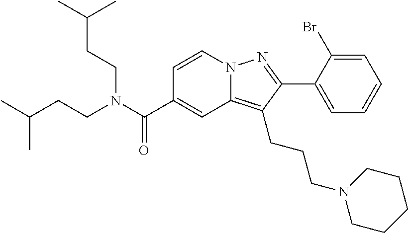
C1=CN2C(=C(CCCN3CCCCC3)C(C3=CC=CC=C3Br)=N2)C=C1C(N(CCC(C)C)CCC(C)C)=O
